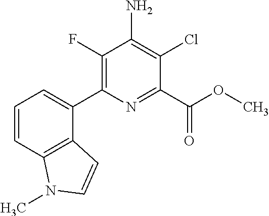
C1(F)=C(C2=CC=CC3=C2C=CN3C)N=C(C(OC)=O)C(Cl)=C1N
